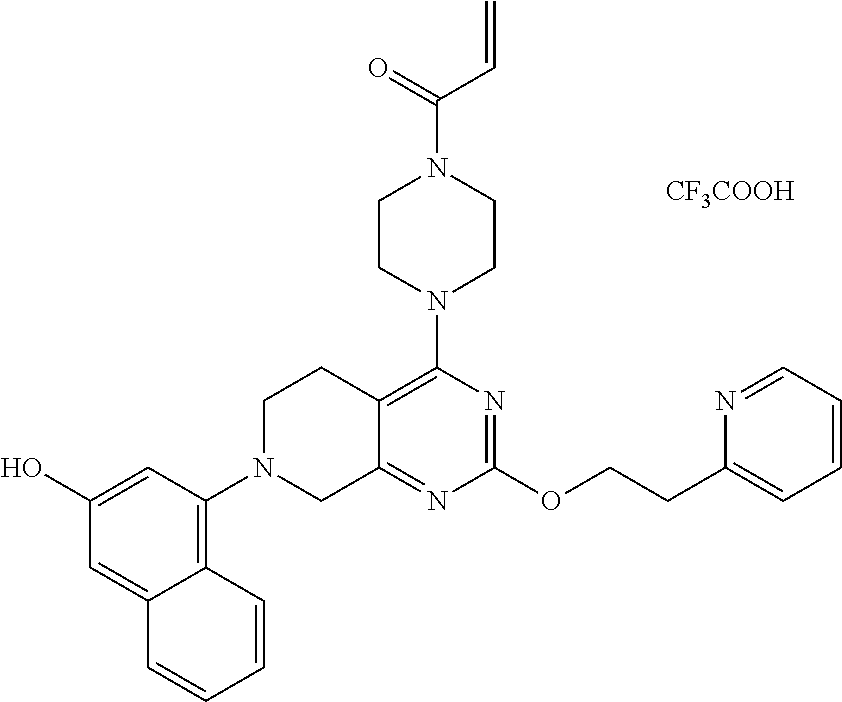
C1(O)=CC(N2CC3=NC(OCCC4=CC=CC=N4)=NC(N4CCN(C(=O)C=C)CC4)=C3CC2)=C2C(=C1)C=CC=C2.[CF3COOH]
